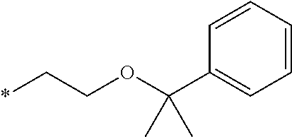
*CCOC(C1=CC=CC=C1)(C)C
